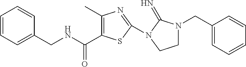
C(NCC1=CC=CC=C1)(=O)C1=C(C)N=C(N2C(=N)N(CC3=CC=CC=C3)CC2)S1
